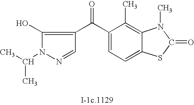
C1(O)=C(C(C2=CC=C3C(=C2C)N(C)C(=O)S3)=O)C=NN1C(C)C
